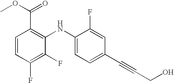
C1=CC(F)=C(F)C(NC2=CC=C(C#CCO)C=C2F)=C1C(OC)=O
